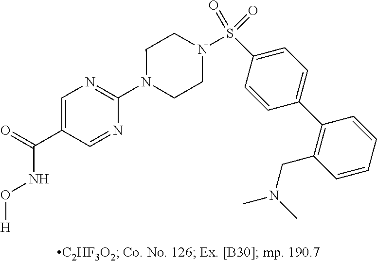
N1(C2=NC=C(C(NO[H])=O)C=N2)CCN(S(C2=CC=C(C3=C(CN(C)C)C=CC=C3)C=C2)(=O)=O)CC1
